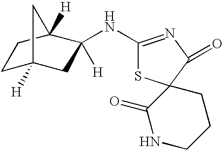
C1C2([H])CC([H])(NC3=NC(=O)C4(S3)C(=O)NCCC4)C([H])(C1)C2
